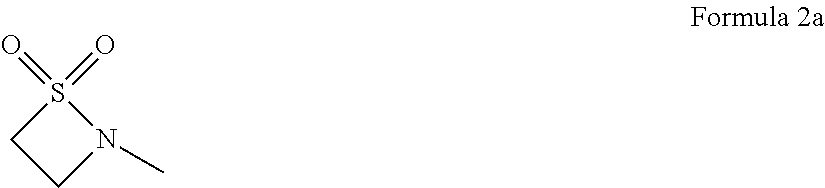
S1(=O)(=O)CCN1C
